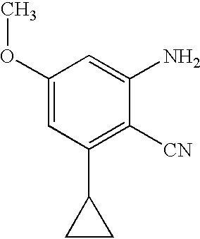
C1(OC)=CC(C2CC2)=C([CN])C(N)=C1
